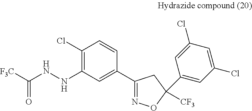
C1(Cl)=C(NNC([F3C])=O)C=C(C2=NOC(C3=CC(Cl)=CC(Cl)=C3)([CF3])C2)C=C1
